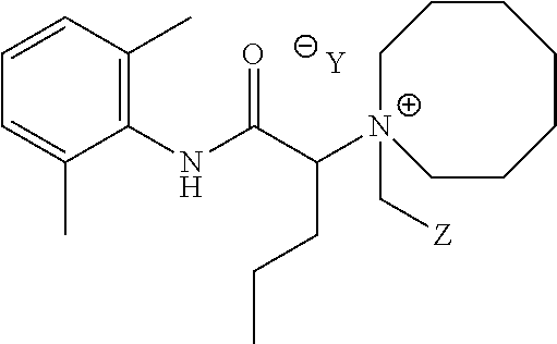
[Y].C1=C(C)C(NC(C([N+]2(C[Z])CCCCCCC2)CCC)=O)=C(C)C=C1
